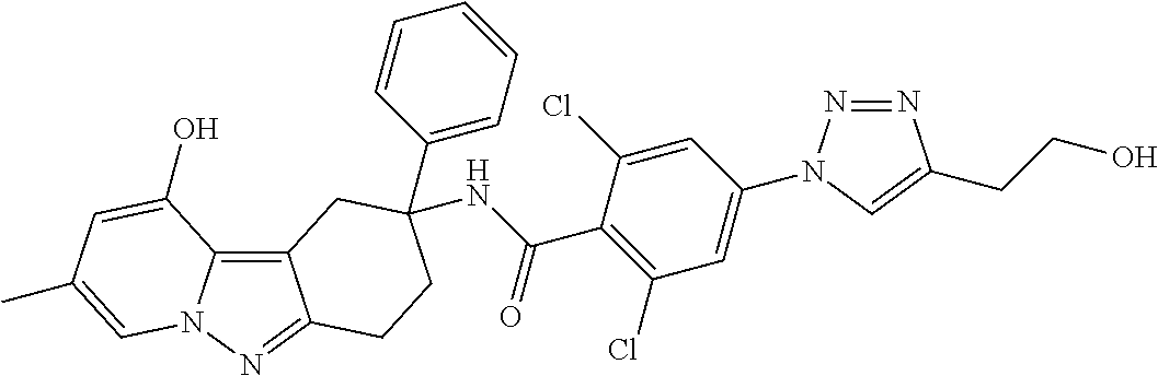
C12=C3N(N=C1CCC(NC(C1=C(Cl)C=C(N4N=NC(CCO)=C4)C=C1Cl)=O)(C1=CC=CC=C1)C2)C=C(C)C=C3O
